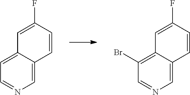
C1=C2C(=CC=N1)C=C(F)C=C2.C1=C2C(=C(Br)C=N1)C=C(F)C=C2
